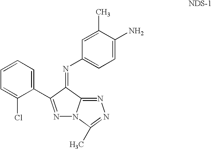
C1=C(N)C(C)=CC(N=C2C(C3=CC=CC=C3Cl)=NN3C2=NN=C3C)=C1
